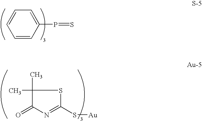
C1=CC=CC(P=S)=C1.C1(=O)N=C(S[Au])SC1(C)C
